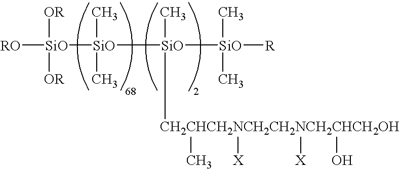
[SiO]([RO])([OR])([OR])[SiO](C)(C)[SiO](C)([CH2CHCH2NCH2CH2NCH2CHCH2OH](C)([X])([X])O)[SiO](C)(C)[R]
